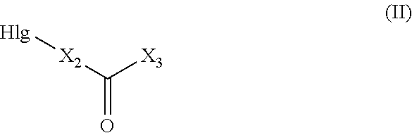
C(=O)([X3])[X2][Hlg]
